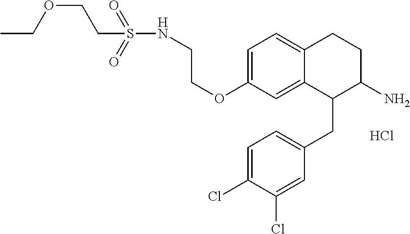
C1=C(OCCNS(=O)(=O)CCOCC)C=C2C(=C1)CCC(N)C2CC1=CC=C(Cl)C(Cl)=C1.Cl
